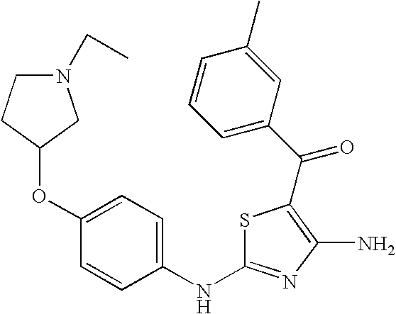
S1C(NC2=CC=C(OC3CN(CC)CC3)C=C2)=NC(N)=C1C(=O)C1=CC=CC(C)=C1
